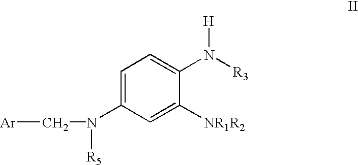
[Ar]CN([R5])C1=CC=C(N([R3])[H])C([NR1R2])=C1
